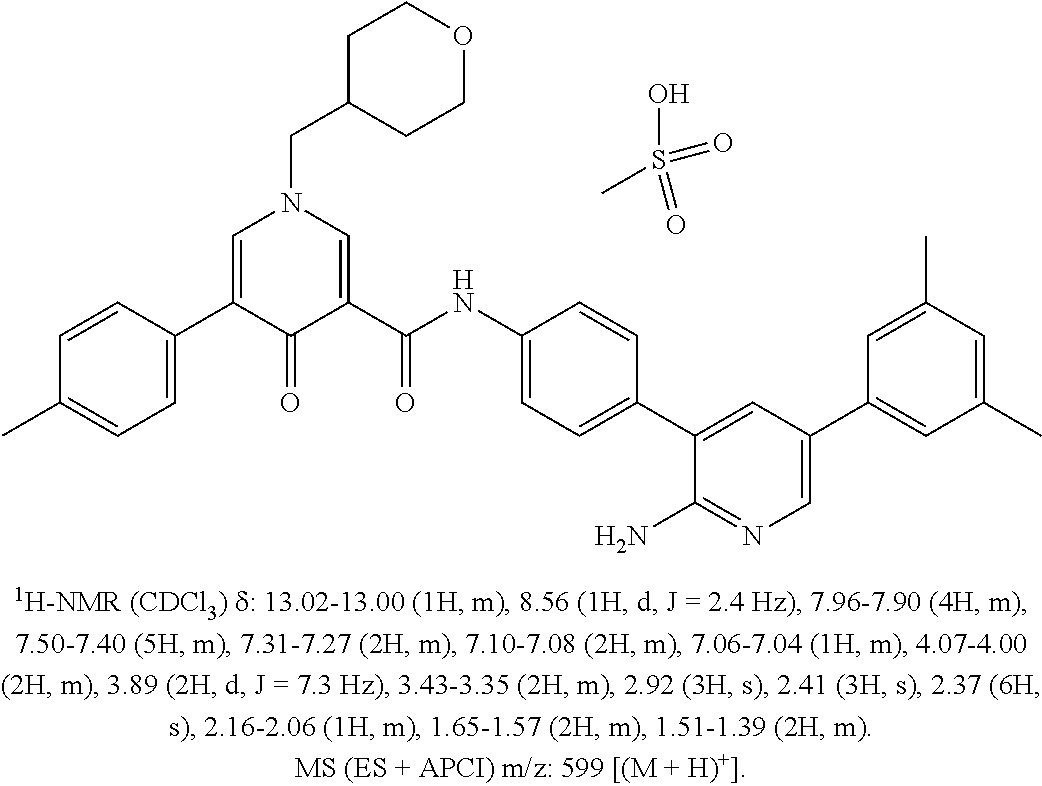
C1=C(C2=CN(CC3CCOCC3)C=C(C(NC3=CC=C(C4=CC(C5=CC(C)=CC(C)=C5)=CN=C4N)C=C3)=O)C2=O)C=CC(C)=C1.CS(O)(=O)=O
